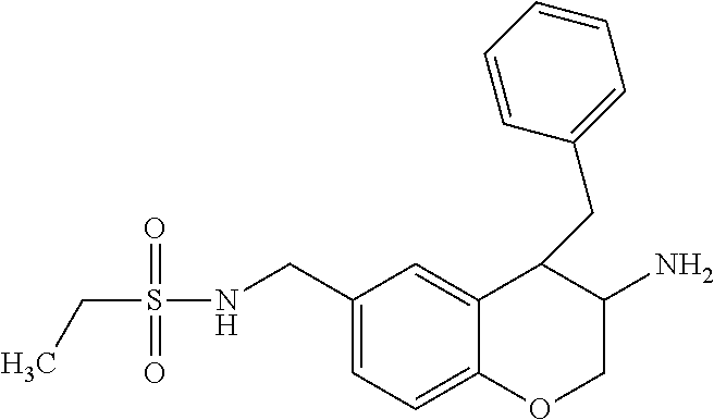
C1=C(CNS(CC)(=O)=O)C=C2C(=C1)OCC(N)C2CC1=CC=CC=C1
